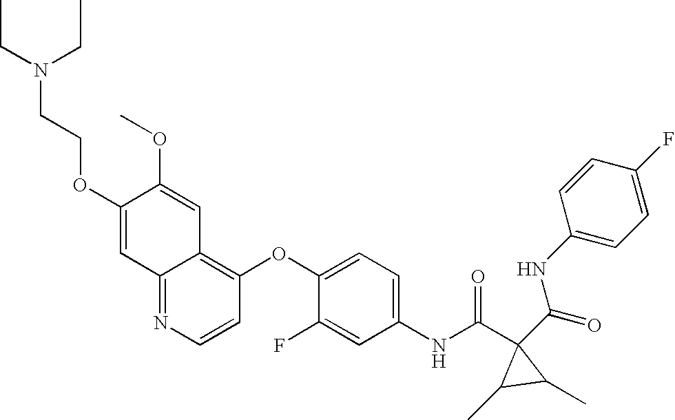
O(C1=CC2=NC=CC(OC3=CC=C(NC(C4(C(=O)NC5=CC=C(F)C=C5)C(C)C4C)=O)C=C3F)=C2C=C1OC)CCN(CC)CC
